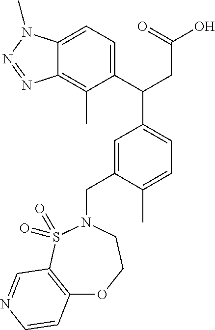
C12=CC=C(C(CC(=O)O)C3=CC=C(C)C(CN4CCOC5=C(S4(=O)=O)C=NC=C5)=C3)C(C)=C1N=NN2C
